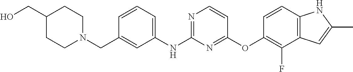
C(C1=CC(NC2=NC=CC(OC3=C(F)C4=C(C=C3)NC(C)=C4)=N2)=CC=C1)N1CCC(CO)CC1
